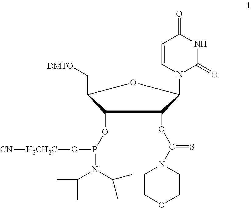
C1(OP(N(C(C)C)C(C)C)O[H2CH2C][CN])C(C[DMTO])OC(N2C(=O)NC(=O)C=C2)C1OC(=S)N1CCOCC1
